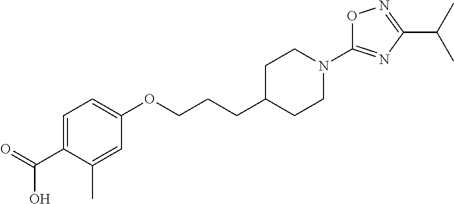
C1=C(C(=O)O)C(C)=CC(OCCCC2CCN(C3=NC(C(C)C)=NO3)CC2)=C1
